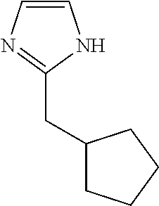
C1=CN=C(CC2CCCC2)N1
